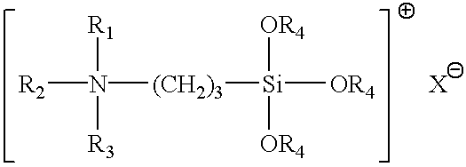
[R1]N([R2])([R3])[(CH2)3][Si]([OR4])([OR4])[OR4].[X]
